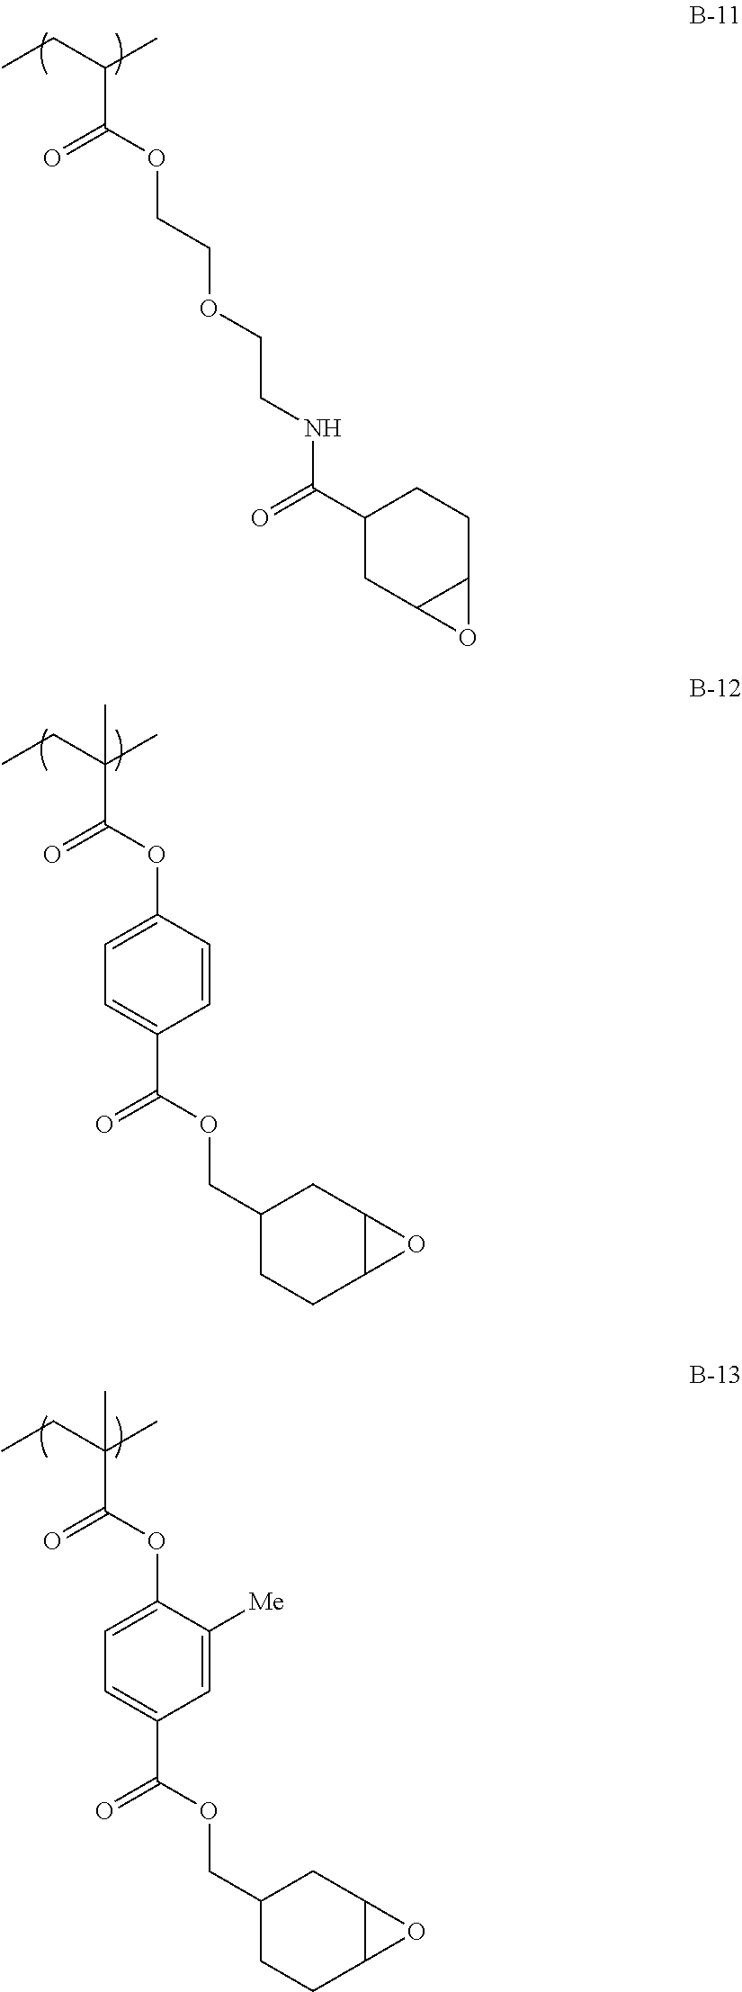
CCC(C)C(=O)OCCOCCNC(C1CC2C(CC1)O2)=O.CCC(C)(C(=O)OC1=CC=C(C(=O)OCC2CCC3C(C2)O3)C=C1)C.CCC(C)(C(=O)OC1=CC=C(C(=O)OCC2CCC3C(C2)O3)C=C1[Me])C
